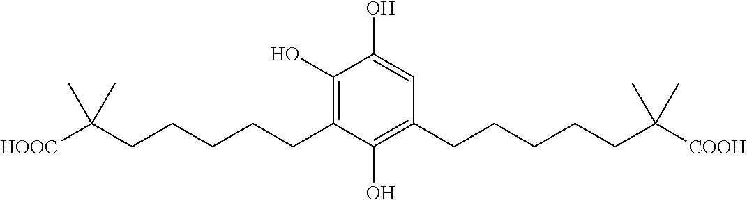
C1(O)=C(CCCCCC([HOOC])(C)C)C(O)=C(CCCCCC([COOH])(C)C)C=C1O
